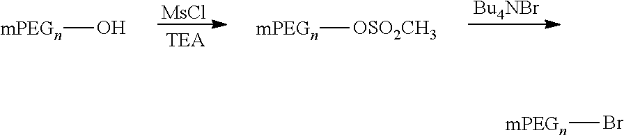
[MsCl].[Bu4NBr].[mPEGn]O.[mPEGn][OSO2CH3].[mPEGn]Br
